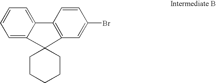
C1=CC=C2C(=C1)C1(C3=C2C=CC(Br)=C3)CCCCC1
